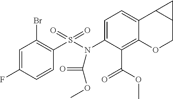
BrC1=C(S(N(C2=CC=C3C(=C2C(OC)=O)OCC2C3C2)C(=O)OC)(=O)=O)C=CC(F)=C1
